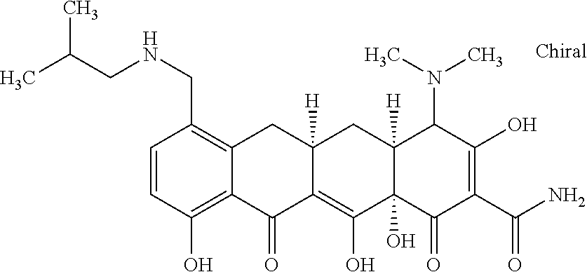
C12([H])C(O)(C(=O)C(C(N)=O)=C(O)C1N(C)C)C(O)=C1C([H])(C2)CC2=C(CNCC(C)C)C=CC(O)=C2C1=O
